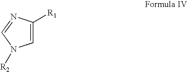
C1=C([R1])N=CN1[R2]
